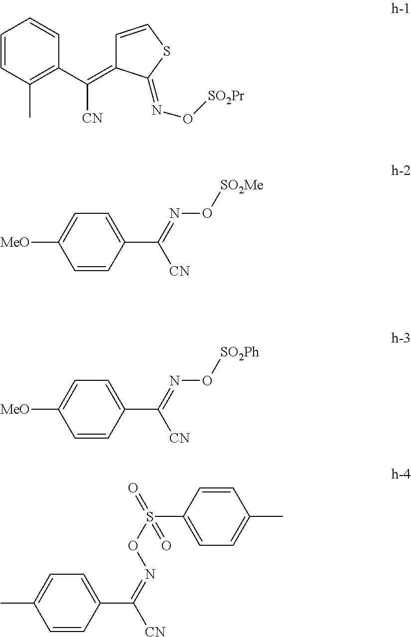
C1=CC(C)=C(C([CN])=C2C=CSC2=NO[SO2Pr])C=C1.C1=CC(C(=NO[SO2Me])[CN])=CC=C1[MeO].C1=CC(C(=NO[SO2Ph])[CN])=CC=C1[MeO].C1=CC(C(=NOS(=O)(C2=CC=C(C)C=C2)=O)[CN])=CC=C1C
